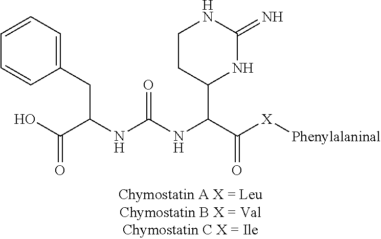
C(=O)(C(CC1=CC=CC=C1)NC(NC(C(=O)[X][Phenylalaninal])C1CCNC(=N)N1)=O)O
